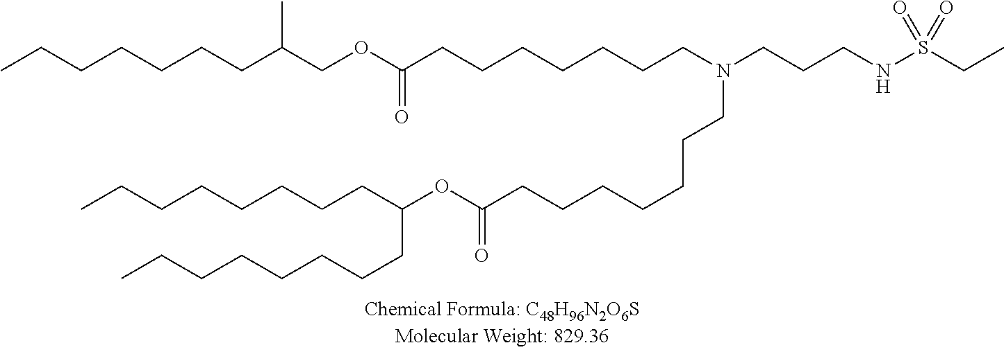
O(C(=O)CCCCCCCN(CCCNS(=O)(=O)CC)CCCCCCCC(OCC(CCCCCCC)C)=O)C(CCCCCCCC)CCCCCCCC
